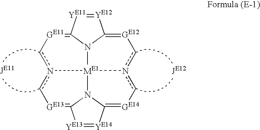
[YE12]1=[YE11]C2=[GE11]cn3c[GE13]=C4[YE13]=[YE14]C5=[GE14]cn6c[GE12]=C1N2[ME1]63N54
